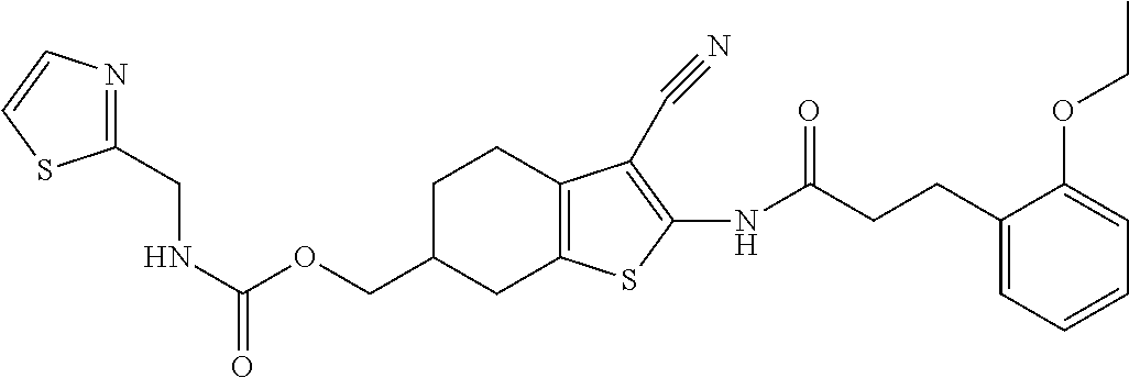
C(=O)(OCC1CC2=C(CC1)C(C#N)=C(NC(CCC1=CC=CC=C1OCC)=O)S2)NCC1=NC=CS1
